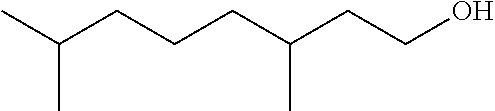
C(CCO)(CCCC(C)C)C
